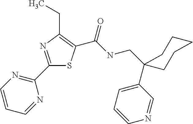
C1(C2=NC=CC=N2)=NC(CC)=C(C(NCC2(C3=CC=CN=C3)CCCCC2)=O)S1
